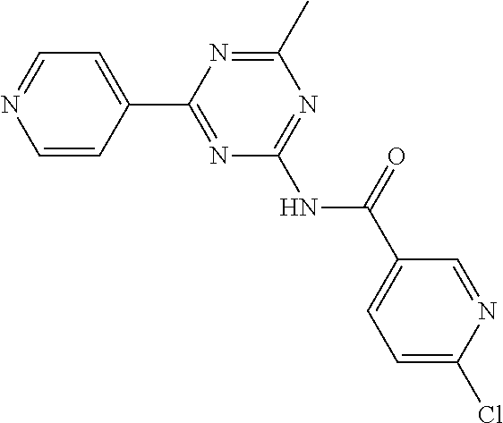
C1=CC(C2=NC(NC(C3=CC=C(Cl)N=C3)=O)=NC(C)=N2)=CC=N1
